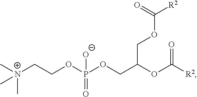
C[N+](CCOP(OCC(OC([R2])=O)COC(=O)[R2])(=O)[O-])(C)C
